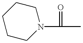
C1CCN(C(C)=O)CC1
